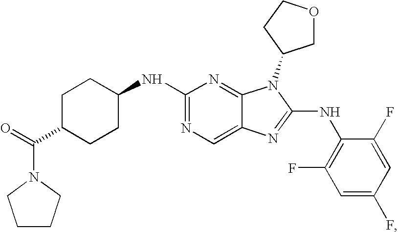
C1CC(NC2=NC=C3C(=N2)N(C2COCC2)C(NC2=C(F)C=C(F)C=C2F)=N3)CCC1C(=O)N1CCCC1
